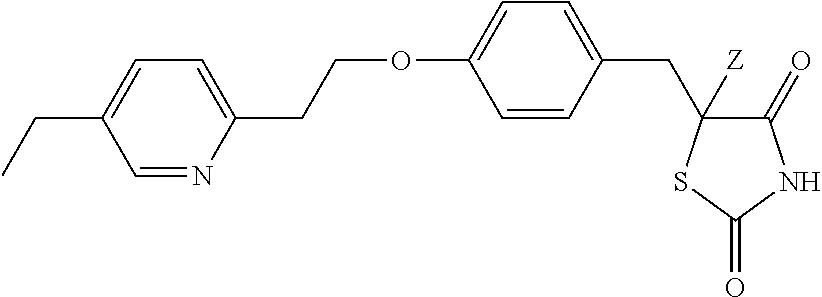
C1(CCOC2=CC=C(CC3([Z])C(=O)NC(=O)S3)C=C2)=CC=C(CC)C=N1
